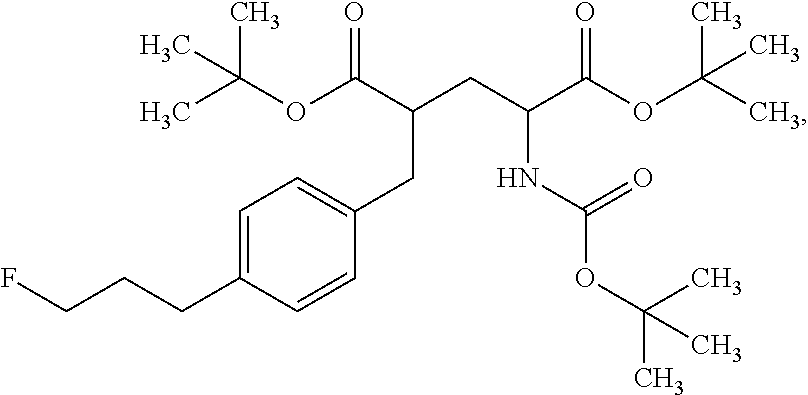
CC(OC(C(CC(C(OC(C)(C)C)=O)NC(OC(C)(C)C)=O)CC1=CC=C(CCCF)C=C1)=O)(C)C
